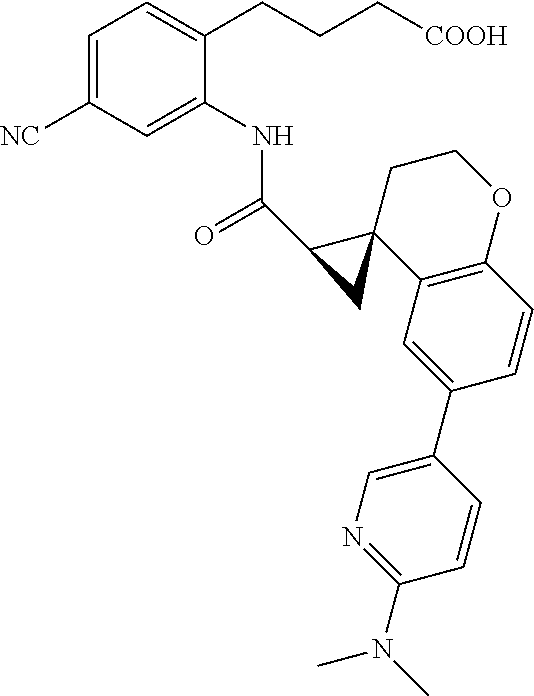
C1=C([NC])C=C(NC(=O)C2C3(C4=C(OCC3)C=CC(C3=CN=C(N(C)C)C=C3)=C4)C2)C(CCC[COOH])=C1
